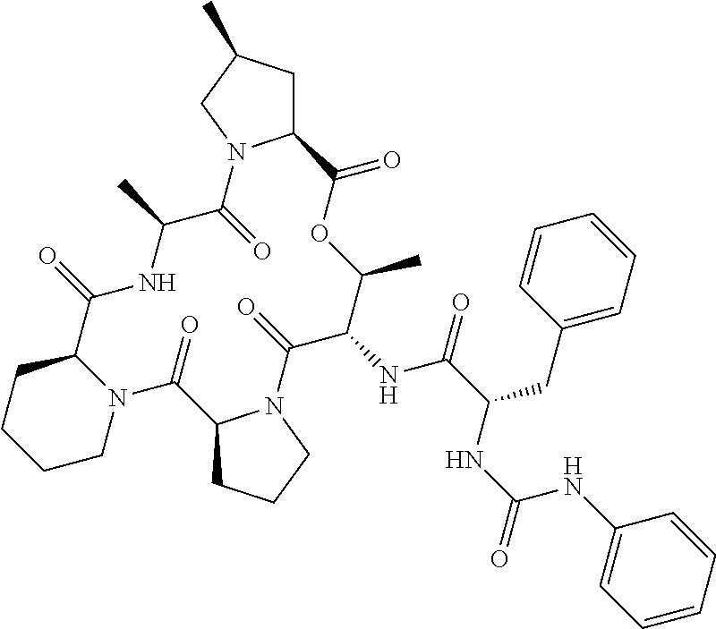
N12C(CCCC1)C(=O)NC(C)C(=O)N1C(CC(C)C1)C(=O)OC(C)C(NC(C(NC(NC1=CC=CC=C1)=O)CC1=CC=CC=C1)=O)C(=O)N1C(C2=O)CCC1
